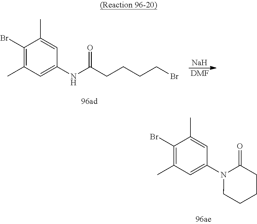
C1(Br)=C(C)C=C(N2CCCCC2=O)C=C1C.C1(Br)=C(C)C=C(NC(CCCCBr)=O)C=C1C.[Na].[DMF]
